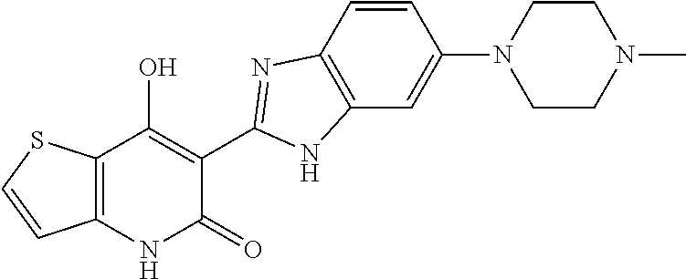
C1=CC2=C(C=C1N1CCN(C)CC1)NC(C1=C(O)C3=C(NC1=O)C=CS3)=N2
